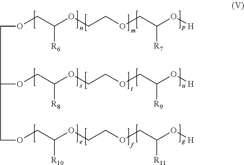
C(OCC([R6])OCCOCC(O[H])[R7])C(OCC([R8])OCCOCC(O[H])[R9])COCC([R10])OCCOCC(O[H])[R11]
